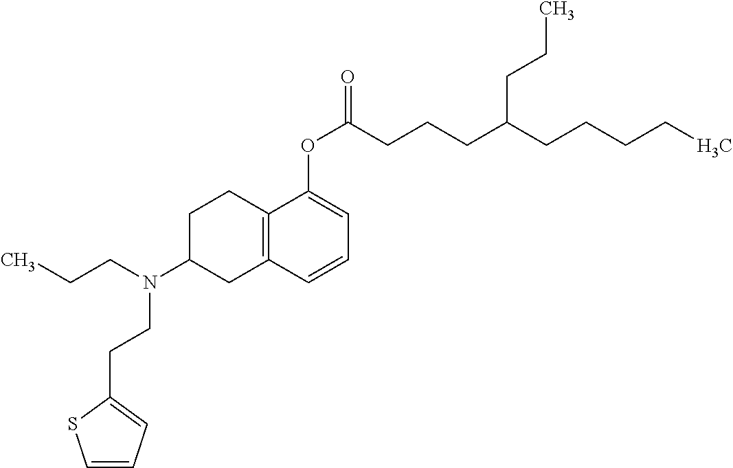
C1C2=C(CC(N(CCC)CCC3=CC=CS3)C1)C=CC=C2OC(CCCC(CCCCC)CCC)=O
